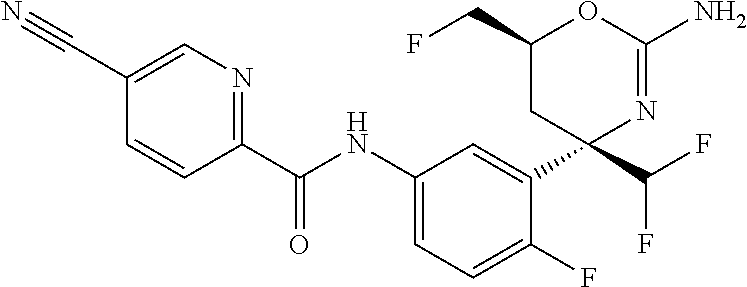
C1(C(NC2=CC=C(F)C(C3(C(F)F)N=C(N)OC(CF)C3)=C2)=O)=NC=C(C#N)C=C1
